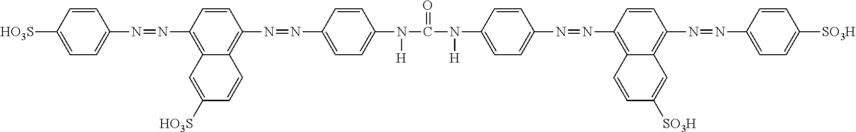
C1=C([HO3S])C=CC(N=NC2=C3C(=C(N=NC4=CC=C(N(C(N([H])C5=CC=C(N=NC6=C7C(=C(N=NC8=CC=C([SO3H])C=C8)C=C6)C=C([SO3H])C=C7)C=C5)=O)[H])C=C4)C=C2)C=CC([HO3S])=C3)=C1
